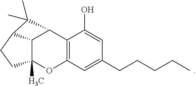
C12C3(C)OC4=C(C1C(C)(C)C2CC3)C(O)=CC(CCCCC)=C4
